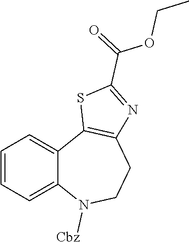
C1=CC=C2C(=C1)C1=C(CCN2[Cbz])N=C(C(=O)OCC)S1
